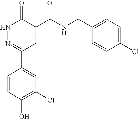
N1N=C(C2=CC(Cl)=C(O)C=C2)C=C(C(NCC2=CC=C(Cl)C=C2)=O)C1=O
